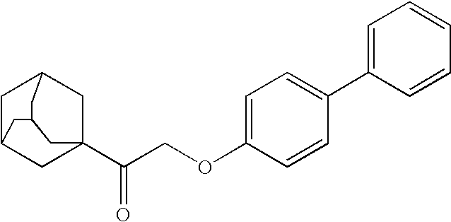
C1C2CC3(C(COC4=CC=C(C5=CC=CC=C5)C=C4)=O)CC1CC(C3)C2
